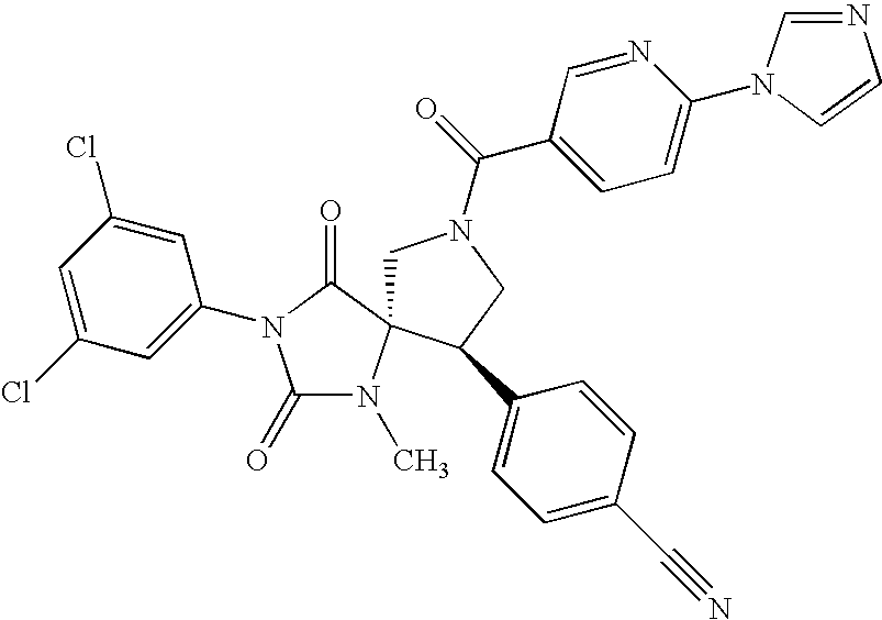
C1N(C(=O)C2=CC=C(N3C=CN=C3)N=C2)CC(C2=CC=C(C#N)C=C2)C12N(C)C(=O)N(C1=CC(Cl)=CC(Cl)=C1)C2=O
